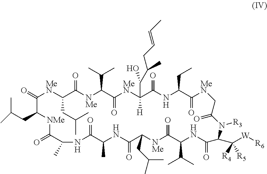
O=C1[MeN]C(CC(C)C)C(=O)[NMe]C(C(C)C)C(=O)[MeN]C([H])(C(O)C(CC=CC)C)C(=O)NC(CC)C(=O)[MeN]CC(=O)N([R3])C(C([W][R6])([R4])[R5])C(=O)NC(C(C)C)C(=O)[NMe]C(CC(C)C)C(=O)NC(C)C(=O)NC(C)C(=O)[NMe]C1CC(C)C
